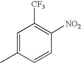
C1=C(C)C=CC([NO2])=C1[CF3]
